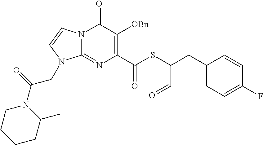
N12C(=NC(C(SC(CC3=CC=C(F)C=C3)C=O)=O)=C([OBn])C1=O)N(CC(N1CCCCC1C)=O)C=C2
